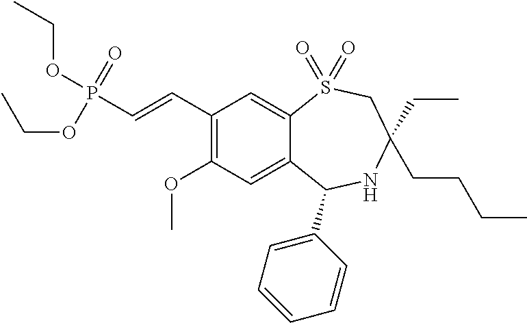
C(=CC1=C(OC)C=C2C(=C1)S(=O)(=O)CC(CCCC)(CC)NC2C1=CC=CC=C1)P(OCC)(=O)OCC
